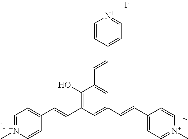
[I-].C1(O)=C(C=CC2=CC=[N+](C)C=C2)C=C(C=CC2=CC=[N+](C)C=C2)C=C1C=CC1=CC=[N+](C)C=C1.[-I].[I-]
